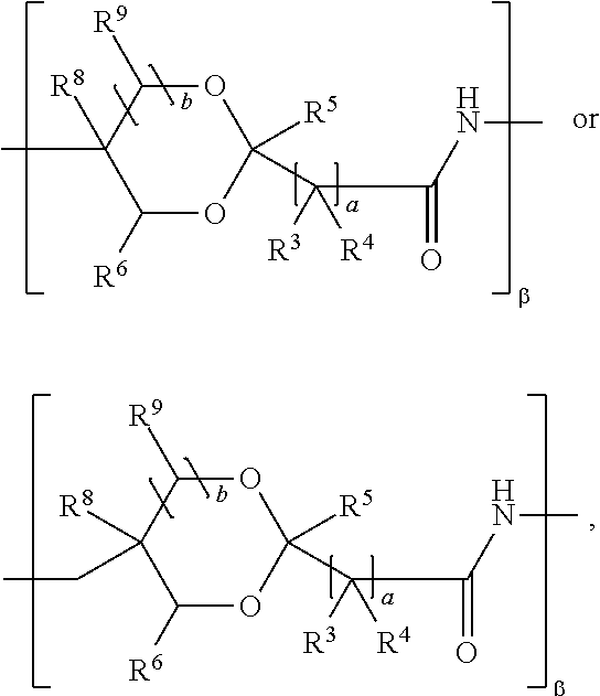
O1C([R9])C(C)([R8])C([R6])OC1([R5])C(C(=O)NC)([R3])[R4].O1C([R9])C([R8])(CC)C([R6])OC1([R5])C(C(=O)NC)([R3])[R4]
